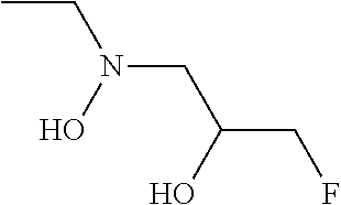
CCN(CC(CF)O)O
